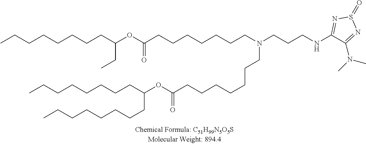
CCCCCCCCC(OC(CCCCCCCN(CCCNC1=NS(=O)N=C1N(C)C)CCCCCCCC(OC(CCCCCCCC)CCCCCCCC)=O)=O)CC
